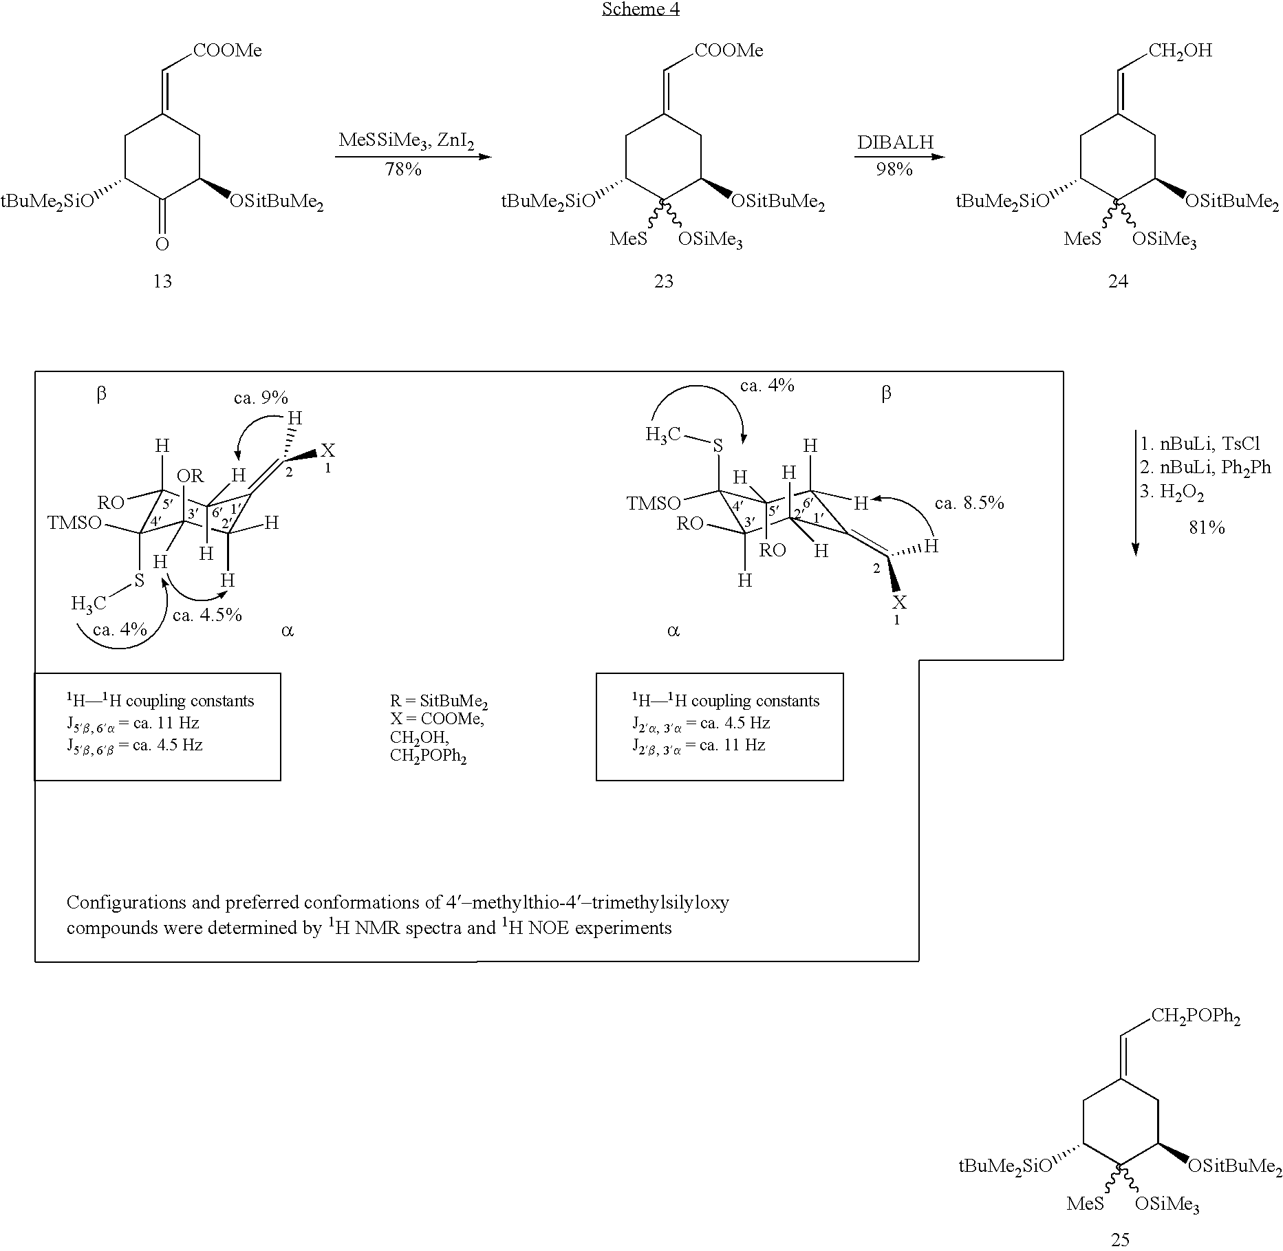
C1C([tBuMe2SiO])C(=O)C([OSitBuMe2])CC1=C[COOMe].C1C([tBuMe2SiO])C([MeS])([OSiMe3])C([OSitBuMe2])CC1=C[COOMe].C1C([tBuMe2SiO])C([MeS])([OSiMe3])C([OSitBuMe2])CC1=C[CH2OH].C1C([tBuMe2SiO])C([MeS])([OSiMe3])C([OSitBuMe2])CC1=C[CH2POPh2].C1([RO])([H])C(SC)([TMSO])C([OR])([H])C([H])([H])C(=C([H])[X])C1([H])[H].C1([RO])([H])C(SC)([TMSO])C([RO])([H])C([H])([H])C(=C([H])[X])C1([H])[H]
